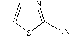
N1=C([CN])SC=C1C
